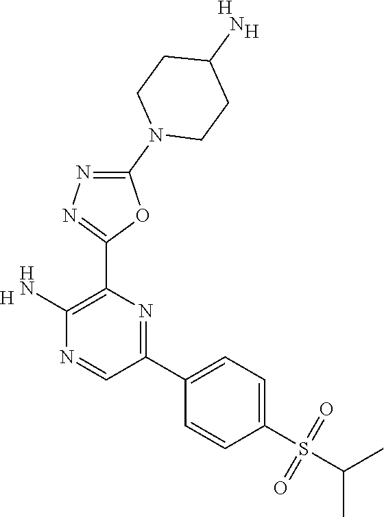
C1(S(C(C)C)(=O)=O)=CC=C(C2=NC(C3=NN=C(N4CCC(N)CC4)O3)=C(N)N=C2)C=C1.[H].[H].[H]
